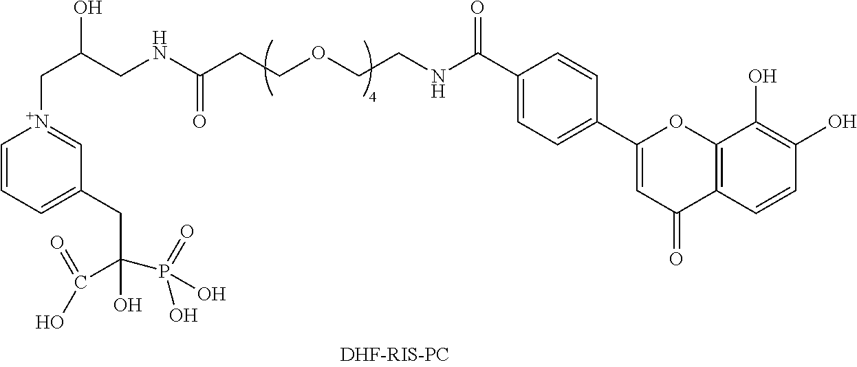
C(C(CNC(CCOCCNC(C1=CC=C(C2=CC(=O)C3=C(O2)C(O)=C(O)C=C3)C=C1)=O)=O)O)[N+]1=CC(CC(P(=O)(O)O)(O)C(O)=O)=CC=C1
